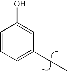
C1=C(CC)C=C(O)C=C1
